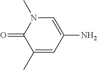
C1(C)=CC(N)=CN(C)C1=O
